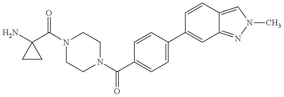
NC1(C(N2CCN(C(C3=CC=C(C4=CC5=NN(C)C=C5C=C4)C=C3)=O)CC2)=O)CC1
